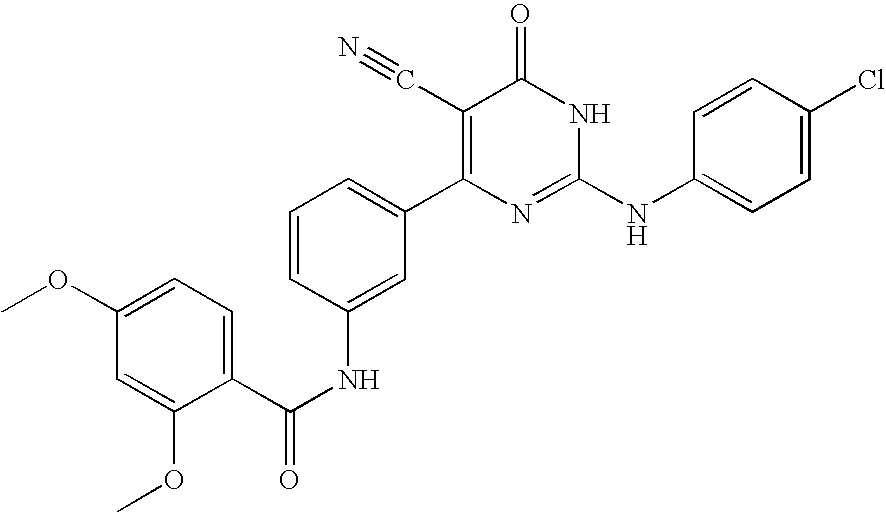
C1(NC(C2=CC=C(OC)C=C2OC)=O)=CC(C2=C(C#N)C(=O)NC(NC3=CC=C(Cl)C=C3)=N2)=CC=C1
